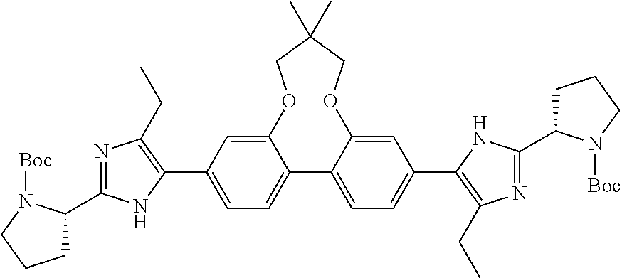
C12=CC(C3=C(CC)N=C(C4CCCN4[Boc])N3)=CC=C1C1=CC=C(C3=C(CC)N=C(C4CCCN4[Boc])N3)C=C1OCC(C)(C)CO2
